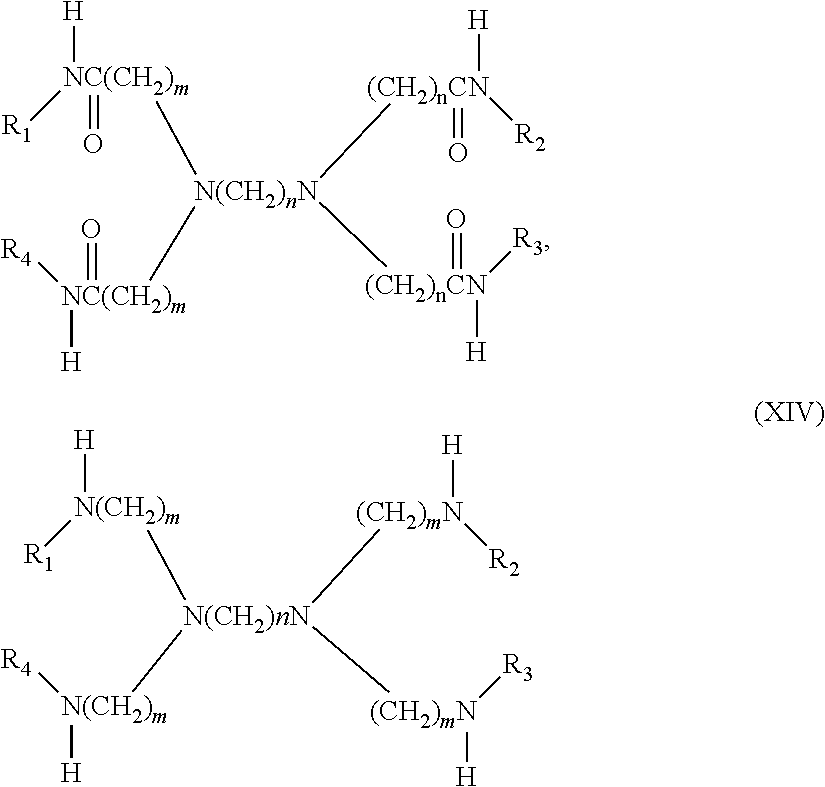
[N(CH2)m]([N(CH2)nN]([N(CH2)m]([R4])[H])([(CH2)mN]([H])[R2])[(CH2)mN]([H])[R3])([H])[R1].[N(CH2)nN]([NC(CH2)m]([R1])(=O)[H])([NC(CH2)m](=O)([R4])[H])([(CH2)nCN](=O)([H])[R2])[(CH2)nCN](=O)([H])[R3]
